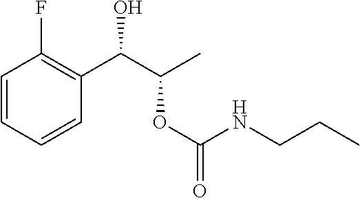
C1=CC=CC(C(C(C)OC(=O)NCCC)O)=C1F
